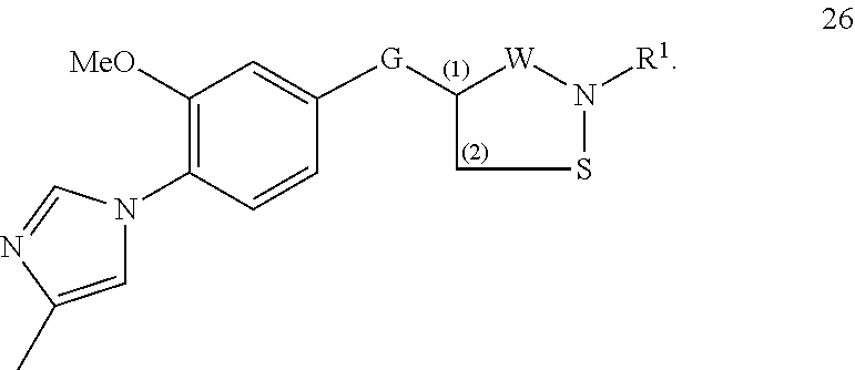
S1N([R1])[W]C([G]C2=CC([MeO])=C(N3C=C(C)N=C3)C=C2)C1
